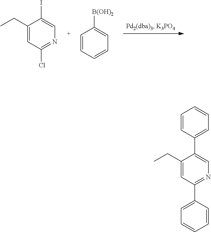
C1(CC)=CC(Cl)=NC=C1I.C1=CC=CC=C1[B(OH)2].C1(CC)=CC(C2=CC=CC=C2)=NC=C1C1=CC=CC=C1
